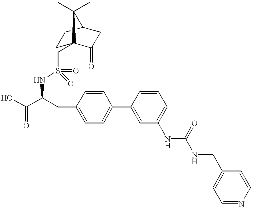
N(C(C(O)=O)CC1=CC=C(C2=CC(NC(=O)NCC3=CC=NC=C3)=CC=C2)C=C1)S(=O)(=O)CC12CCC(CC1=O)C2(C)C
